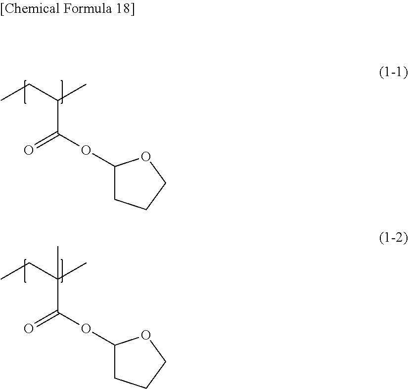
CCC(C)C(OC1CCCO1)=O.CCC(C)(C(OC1CCCO1)=O)C
